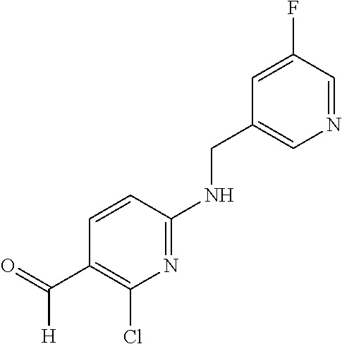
N1=C(NCC2=CN=CC(F)=C2)C=CC(C([H])=O)=C1Cl
